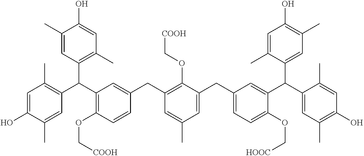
C1=C(O)C(C)=CC(C(C2=C(OC[COOH])C=CC(CC3=C(OC[COOH])C(CC4=CC=C(OC[HOOC])C(C(C5=CC(C)=C(O)C=C5C)C5=CC(C)=C(O)C=C5C)=C4)=CC(C)=C3)=C2)C2=C(C)C=C(O)C(C)=C2)=C1C
